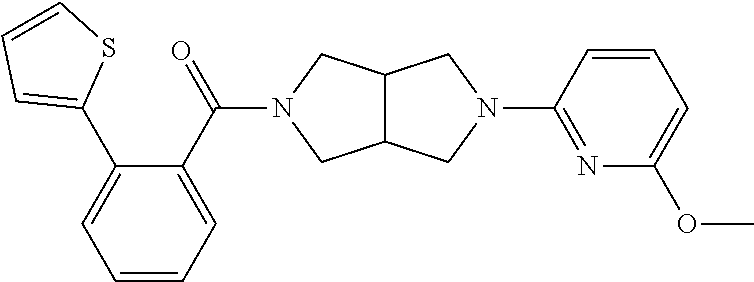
N1=C(N2CC3C(C2)CN(C(C2=CC=CC=C2C2=CC=CS2)=O)C3)C=CC=C1OC
